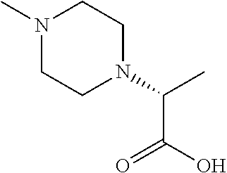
N1(C)CCN(C(C)C(=O)O)CC1
